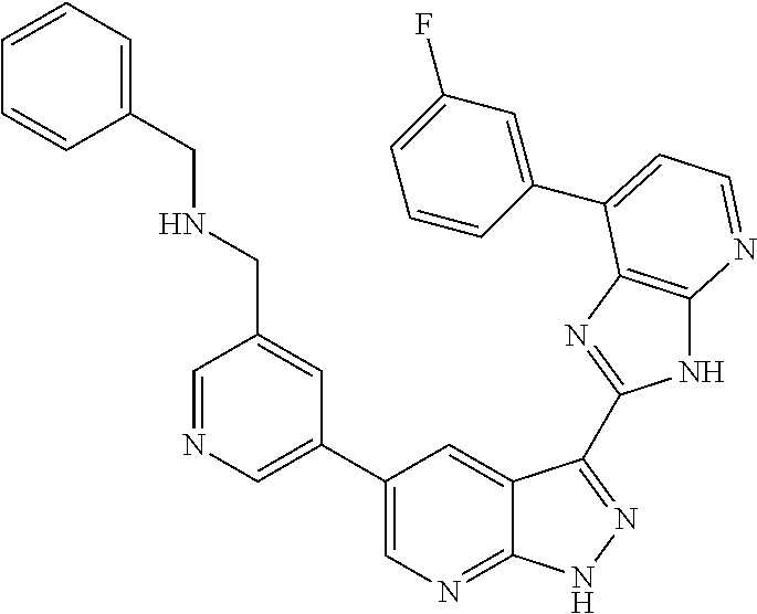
C1=NC=C(C2=CN=C3C(=C2)C(C2=NC4=C(N2)N=CC=C4C2=CC(F)=CC=C2)=NN3)C=C1CNCC1=CC=CC=C1
